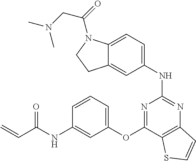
C12=CC=C(NC3=NC4=C(C(OC5=CC=CC(NC(C=C)=O)=C5)=N3)SC=C4)C=C1CCN2C(=O)CN(C)C
